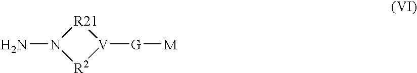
N1(N)[R2][V]([G][M])[R21]1
